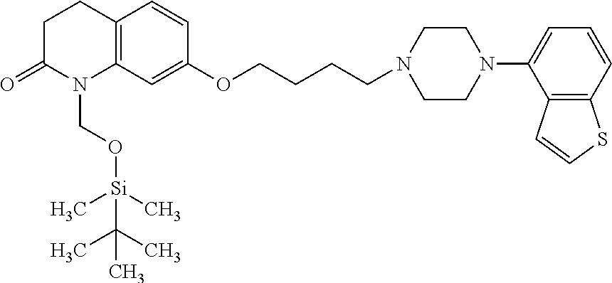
C12=C(C=C(OCCCCN3CCN(C4=CC=CC5=C4C=CS5)CC3)C=C1)N(CO[Si](C)(C)C(C)(C)C)C(=O)CC2
